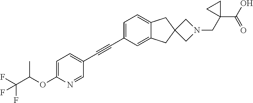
C1=C(C#CC2=CC=C(OC(C(F)(F)F)C)N=C2)C=C2C(=C1)CC1(C2)CN(CC2(C(O)=O)CC2)C1
